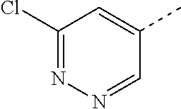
C1(Cl)=NN=CC(C)=C1
